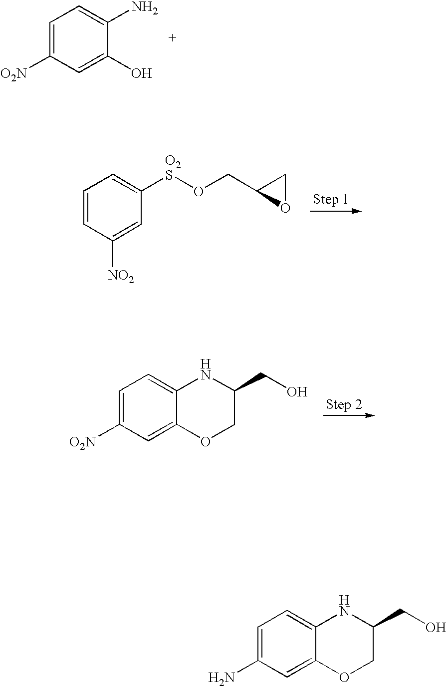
C1=C([O2N])C=C(O)C(N)=C1.C1=CC([NO2])=CC([O2S]OCC2OC2)=C1.C1=C([O2N])C=C2C(=C1)NC(CO)CO2.C1=C(N)C=C2C(=C1)NC(CO)CO2
